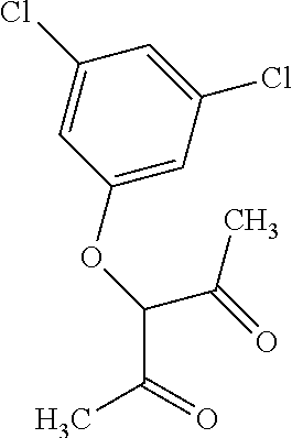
C1(Cl)=CC(OC(C(=O)C)C(=O)C)=CC(Cl)=C1
